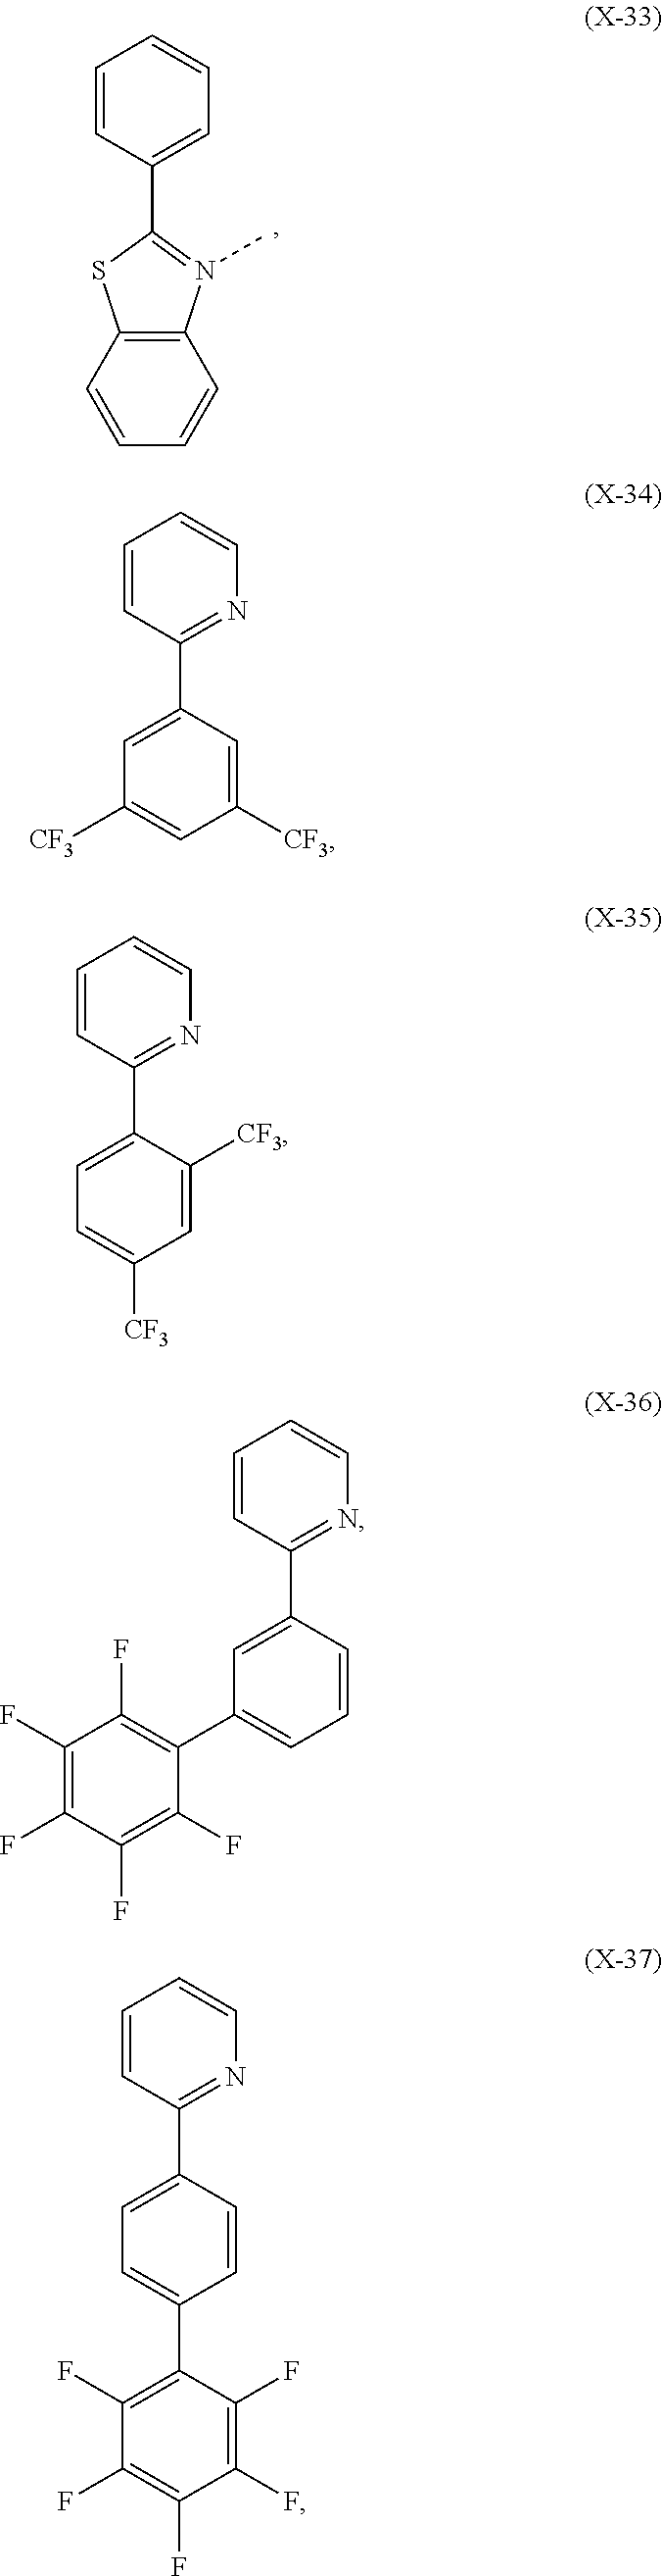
C12=C(N(C)=C(C3=CC=CC=C3)S1)C=CC=C2.C1=CC(C2=CC([CF3])=CC([CF3])=C2)=NC=C1.C1=CC(C2=CC=C([CF3])C=C2[CF3])=NC=C1.C1=CC(C2=CC(C3=C(F)C(F)=C(F)C(F)=C3F)=CC=C2)=NC=C1.C1=CC(C2=CC=C(C3=C(F)C(F)=C(F)C(F)=C3F)C=C2)=NC=C1
